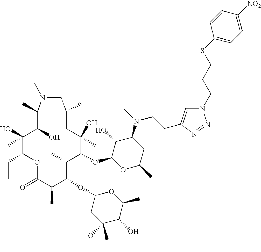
C1(O)(C)C(CC)OC(=O)C(C)C(OC2CC(OC)(C)C(O)C(C)O2)C(C)C(OC2C(O)C(N(CCC3=CN(CCCSC4=CC=C([NO2])C=C4)N=N3)C)CC(C)O2)C(C)(O)CC(C)CN(C)C(C)C1O
